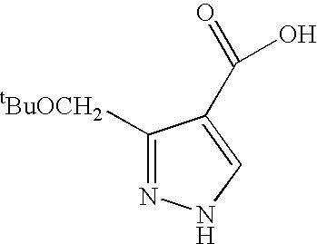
C1([tBuOCH2])=NNC=C1C(=O)O
